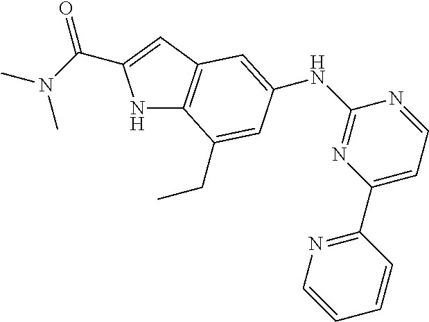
C(N(C)C)(=O)C1=CC2=C(C(CC)=CC(NC3=NC(C4=NC=CC=C4)=CC=N3)=C2)N1
